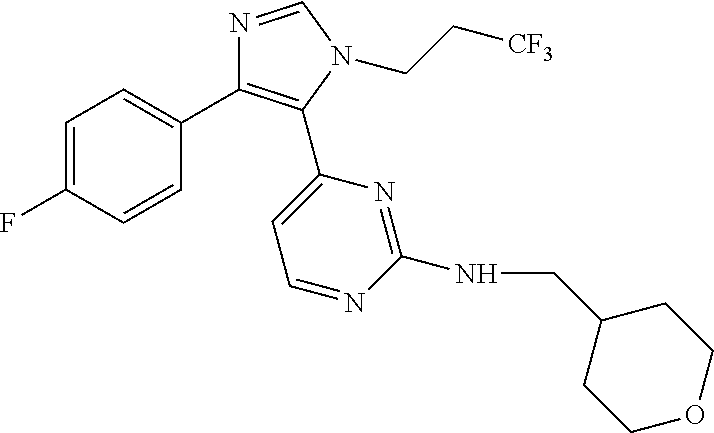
C1=C(F)C=CC(C2=C(C3=CC=NC(NCC4CCOCC4)=N3)N(CC[CF3])C=N2)=C1
